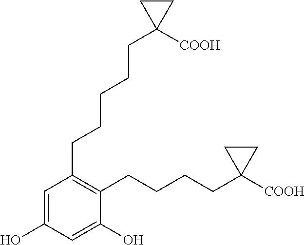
C1=C(O)C=C(O)C(CCCCC2([COOH])CC2)=C1CCCCCC1([COOH])CC1
